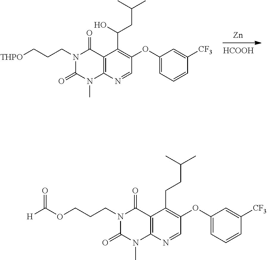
[THPO]CCCN1C(=O)N(C)C2=C(C1=O)C(C(O)CC(C)C)=C(OC1=CC=CC([CF3])=C1)C=N2.[Zn].[HCOOH].O(CCCN1C(=O)N(C)C2=C(C1=O)C(CCC(C)C)=C(OC1=CC=CC([CF3])=C1)C=N2)C([H])=O
